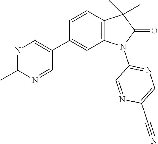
C1(C2=CN=C(C)N=C2)=CC2=C(C=C1)C(C)(C)C(=O)N2C1=NC=C(C#N)N=C1
